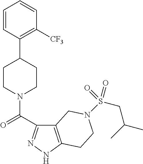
C1=CC(C2CCN(C(=O)C3=NNC4=C3CN(S(CC(C)C)(=O)=O)CC4)CC2)=C([CF3])C=C1
